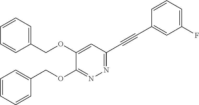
C1=CC(COC2=CC(C#CC3=CC(F)=CC=C3)=NN=C2OCC2=CC=CC=C2)=CC=C1
